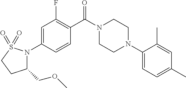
C1=C(N2C(COC)CCS2(=O)=O)C=CC(C(N2CCN(C3=CC=C(C)C=C3C)CC2)=O)=C1F
